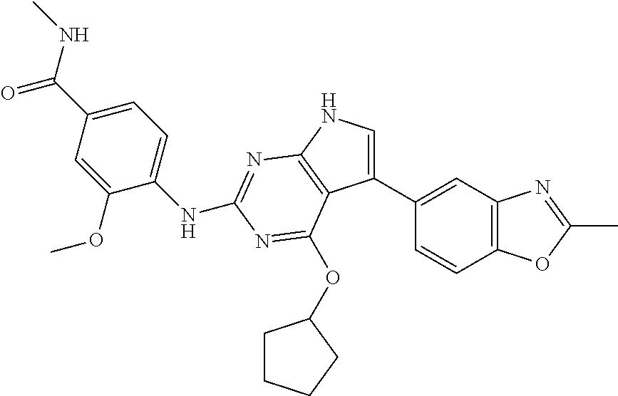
C1(OC)=CC(C(NC)=O)=CC=C1NC1=NC2=C(C(C3=CC4=C(C=C3)OC(C)=N4)=CN2)C(OC2CCCC2)=N1
